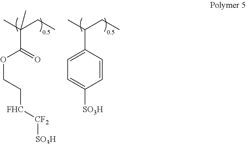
O(C(=O)C(C)(CC)C)CC[FHC][CF2][SO3H].C1=C(C(C)CC)C=CC([SO3H])=C1
